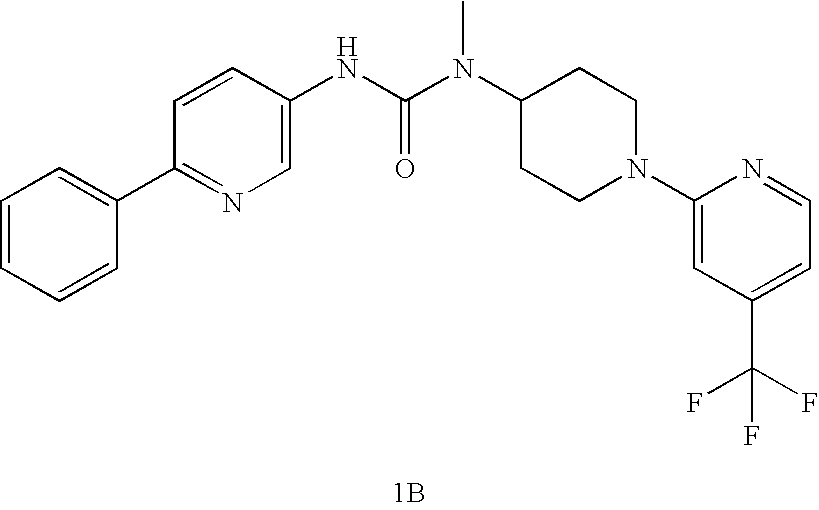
C1=CC=CC(C2=NC=C(NC(N(C3CCN(C4=CC(C(F)(F)F)=CC=N4)CC3)C)=O)C=C2)=C1.[1B]
